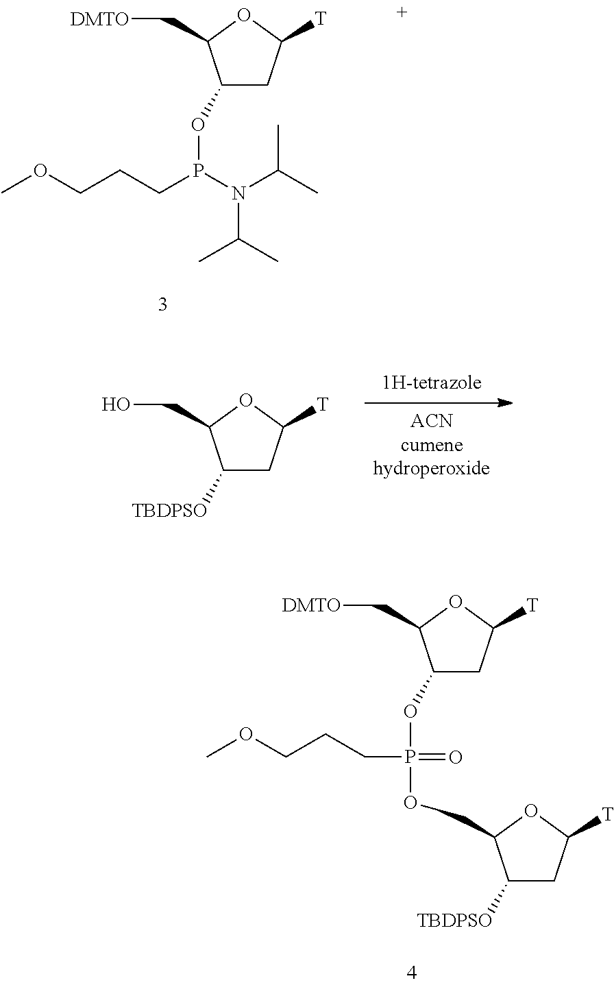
C(P(N(C(C)C)C(C)C)OC1CC([T])OC1C[DMTO])CCOC.C1([TBDPSO])CC([T])OC1CO.C(CCOC)P(OC1CC([T])OC1C[DMTO])(=O)OCC1C([TBDPSO])CC([T])O1
